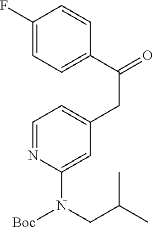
C1=C(CC(=O)C2=CC=C(F)C=C2)C=C(N(CC(C)C)[Boc])N=C1
